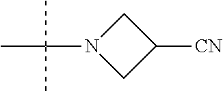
N1(C(C)(C)C)CC([CN])C1
